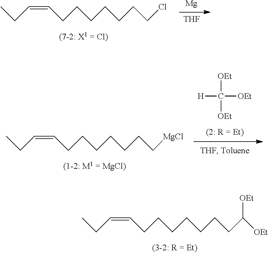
CCC=CCCCCCCCCl.[Mg].[THF].CCC=CCCCCCCCC([OEt])[OEt].[H]C([OEt])([OEt])[OEt].CCC=CCCCCCCC[MgCl]
